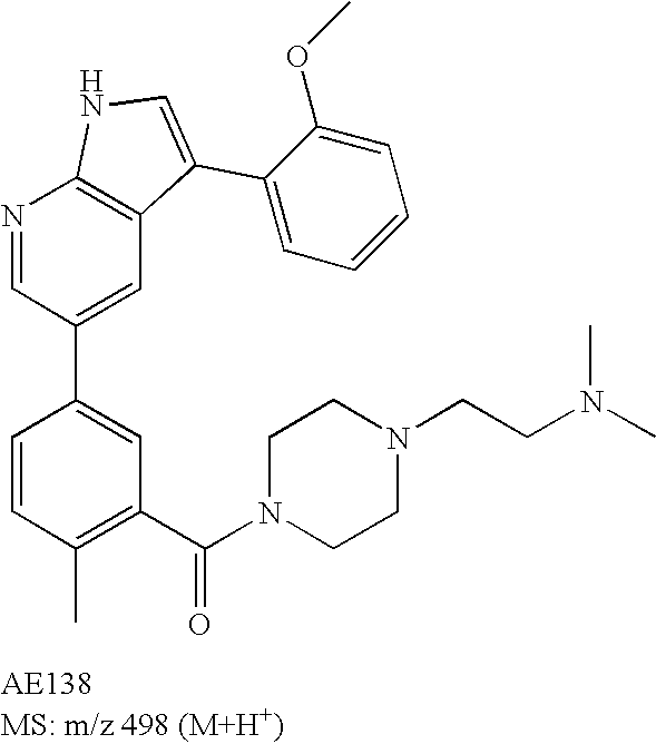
N1=CC(C2=CC(C(N3CCN(CCN(C)C)CC3)=O)=C(C)C=C2)=CC2=C1NC=C2C1=CC=CC=C1OC
